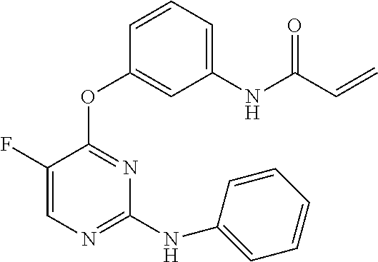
N(C1=NC=C(F)C(OC2=CC([NH]C(C=C)=O)=CC=C2)=N1)C1=CC=CC=C1
